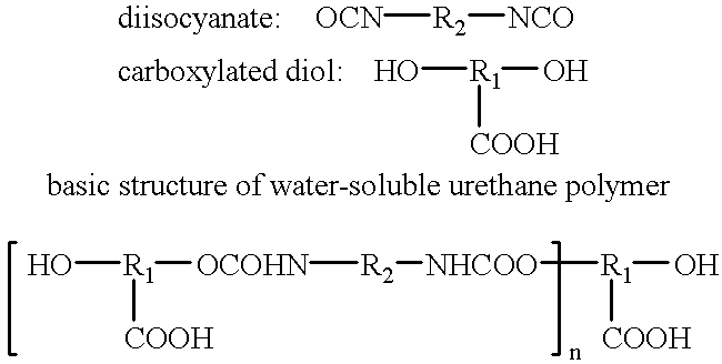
[OCN][R2][NCO].O[R1]([COOH])O.O[R1]([COOH])[OCOHN][R2][NHCOO][R1](O)[COOH]
